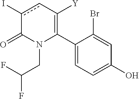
C1(C2=C([Y])cc(I)C(=O)N2CC(F)F)=CC=C(O)C=C1Br
